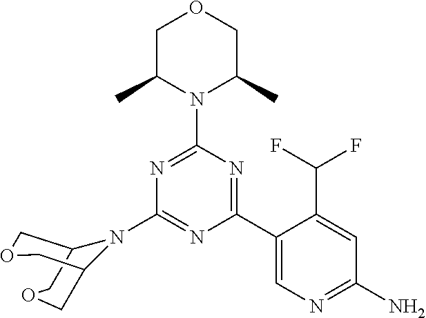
O1CC(C)N(C2=NC(N3C4COCC3COC4)=NC(C3=CN=C(N)C=C3C(F)F)=N2)C(C)C1
